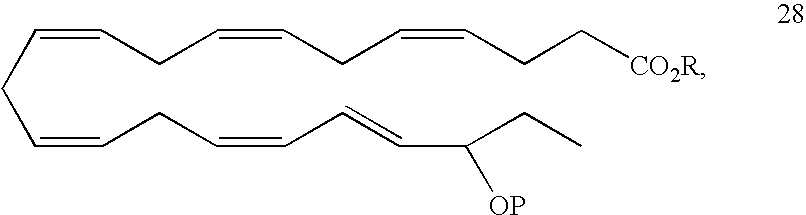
C(=CCC=CC=CC(CC)[OP])CC=CCC=CCC=CCC[CO2R]
